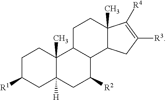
C1C([R1])CC2([H])C(C)(C1)C1C(C([R2])C2)C2C(C)(CC1)C([R4])=C([R3])C2
